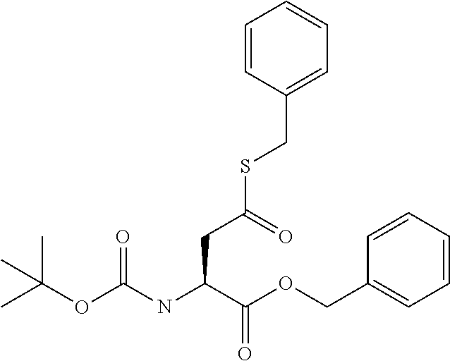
CC(OC(NC(C(OCC1=CC=CC=C1)=O)CC(SCC1=CC=CC=C1)=O)=O)(C)C
